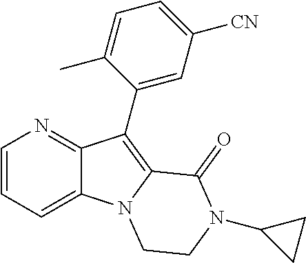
C12=CC=CN=C1C(C1=CC([CN])=CC=C1C)=C1N2CCN(C2CC2)C1=O
